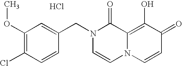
C1(OC)=C(Cl)C=CC(CN2C=CN3C(=C(O)C(=O)C=C3)C2=O)=C1.Cl
